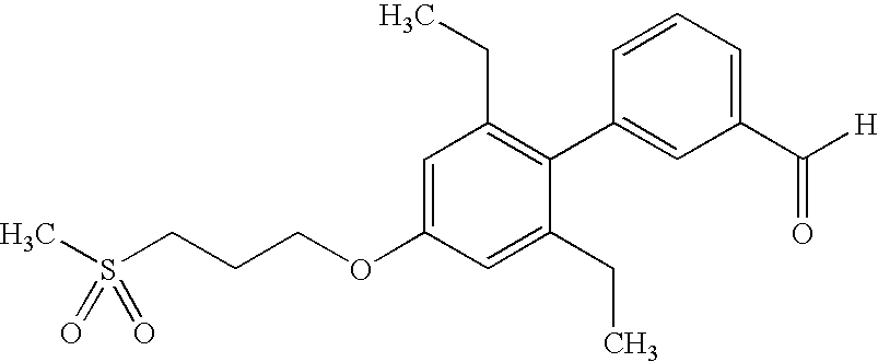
C1=C(OCCCS(C)(=O)=O)C=C(CC)C(C2=CC(C([H])=O)=CC=C2)=C1CC
